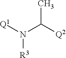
[Q1]N(C(C)[Q2])[R3]
